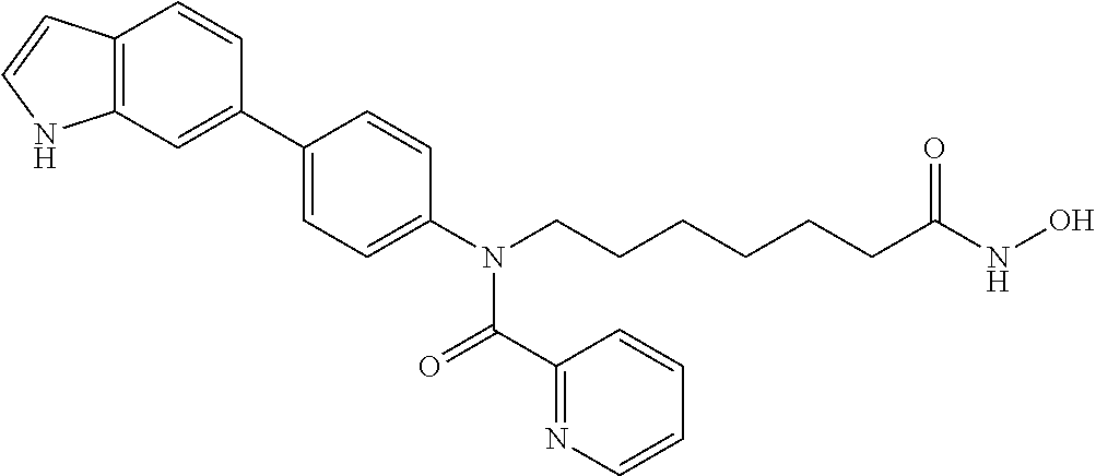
C1(C2=CC3=C(C=C2)C=CN3)=CC=C(N(CCCCCCC(NO)=O)C(=O)C2=NC=CC=C2)C=C1
